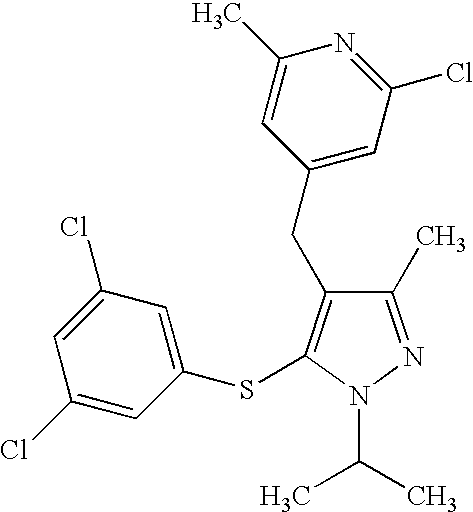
C1(C)=NN(C(C)C)C(SC2=CC(Cl)=CC(Cl)=C2)=C1CC1=CC(Cl)=NC(C)=C1
